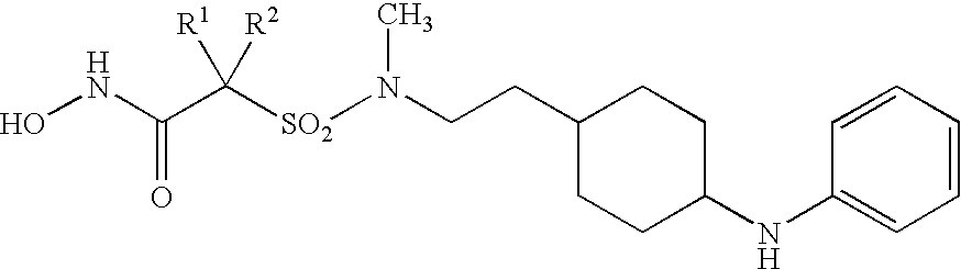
N(CCC1CCC(NC2=CC=CC=C2)CC1)([SO2]C(C(NO)=O)([R1])[R2])C
